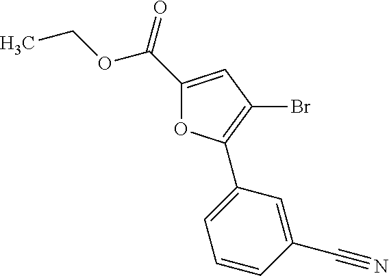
C1(C(=O)OCC)=CC(Br)=C(C2=CC=CC(C#N)=C2)O1
